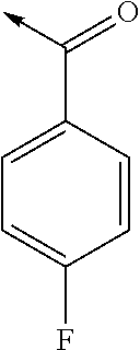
C(C1=CC=C(F)C=C1)(->C)=O
